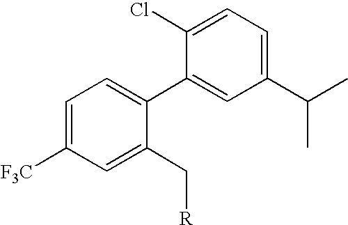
C1(Cl)=CC=C(C(C)C)C=C1C1=CC=C([F3C])C=C1C[R]
